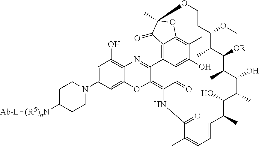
C12=C3C4=C(O)C(C)=C1OC(C)(C2=O)OC=CC(OC)C(C)C([OR])C(C)C(O)C(C)C(O)C(C)C=CC=C(C)C(=O)NC(=C1C3=NC2=C(O)C=C(N3CCC([(R5)nN][Ab-L])CC3)C=C2O1)C4=O
